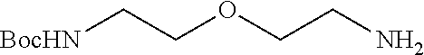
[BocHN]CCOCCN
